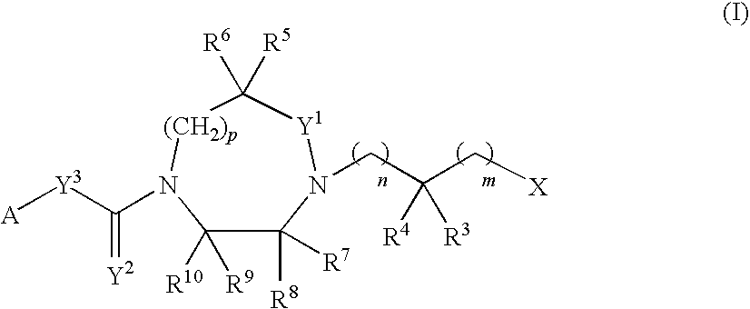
C1([R10])([R9])C([R8])([R7])N(CC(C[X])([R4])[R3])[Y1]C([R5])([R6])[(CH2)p]N1C([Y3][A])=[Y2]
